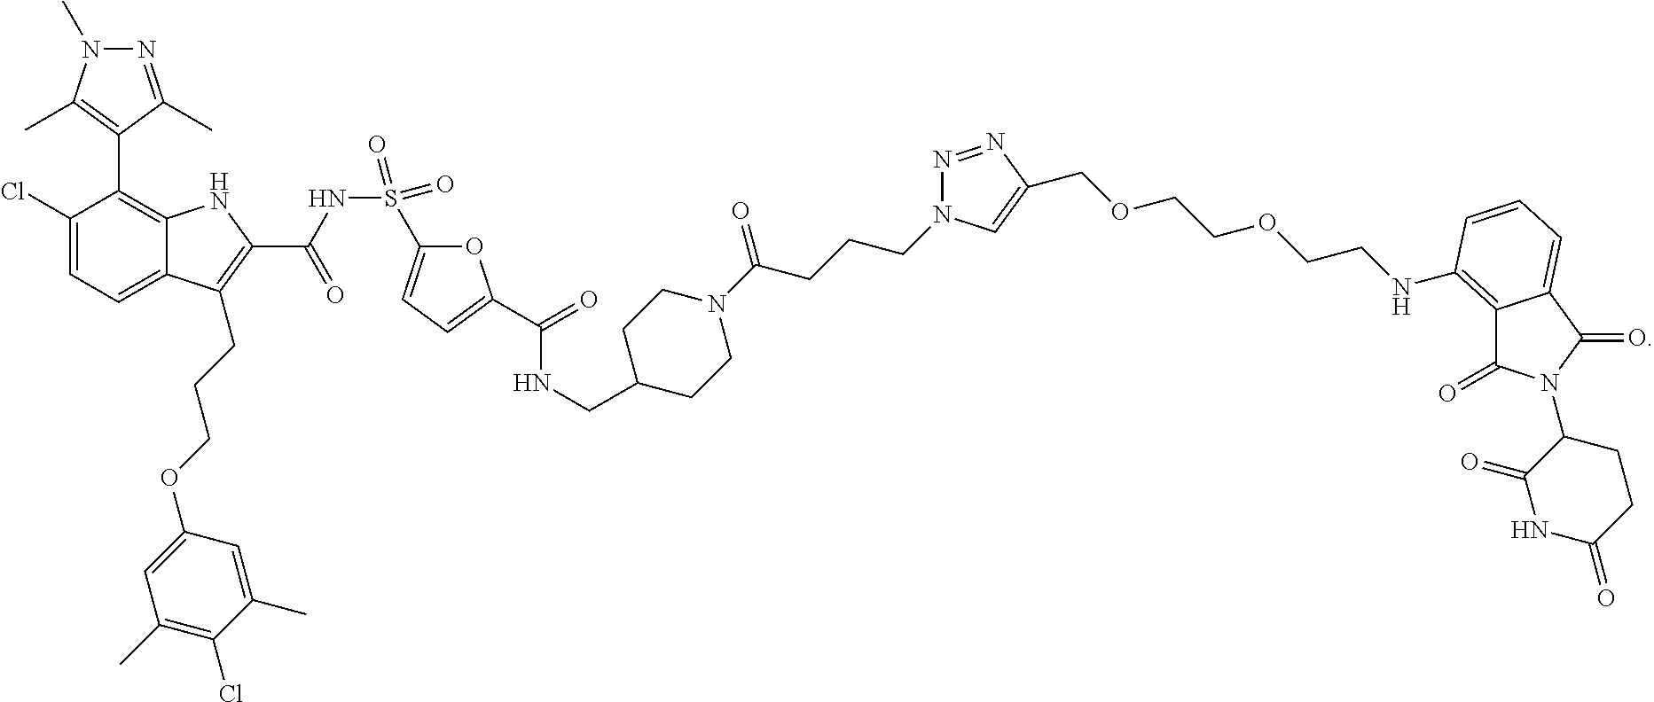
CN1N=C(C)C(C2=C3C(=CC=C2Cl)C(CCCOC2=CC(C)=C(Cl)C(C)=C2)=C(C(=O)NS(=O)(=O)C2=CC=C(C(NCC4CCN(C(CCCN5N=NC(COCCOCCNC6=C7C(=O)N(C8C(=O)NC(=O)CC8)C(=O)C7=CC=C6)=C5)=O)CC4)=O)O2)N3)=C1C
